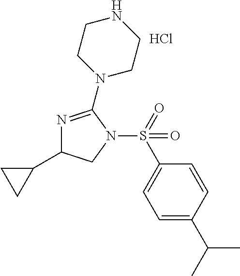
C1=C(C(C)C)C=CC(S(N2CC(C3CC3)N=C2N2CCNCC2)(=O)=O)=C1.Cl
